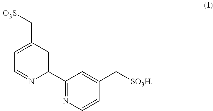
C1=C(C[-O3S])C=C(C2=NC=CC(C[SO3H])=C2)N=C1
